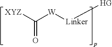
[XYZ]C([W][Linker][HG])=O
